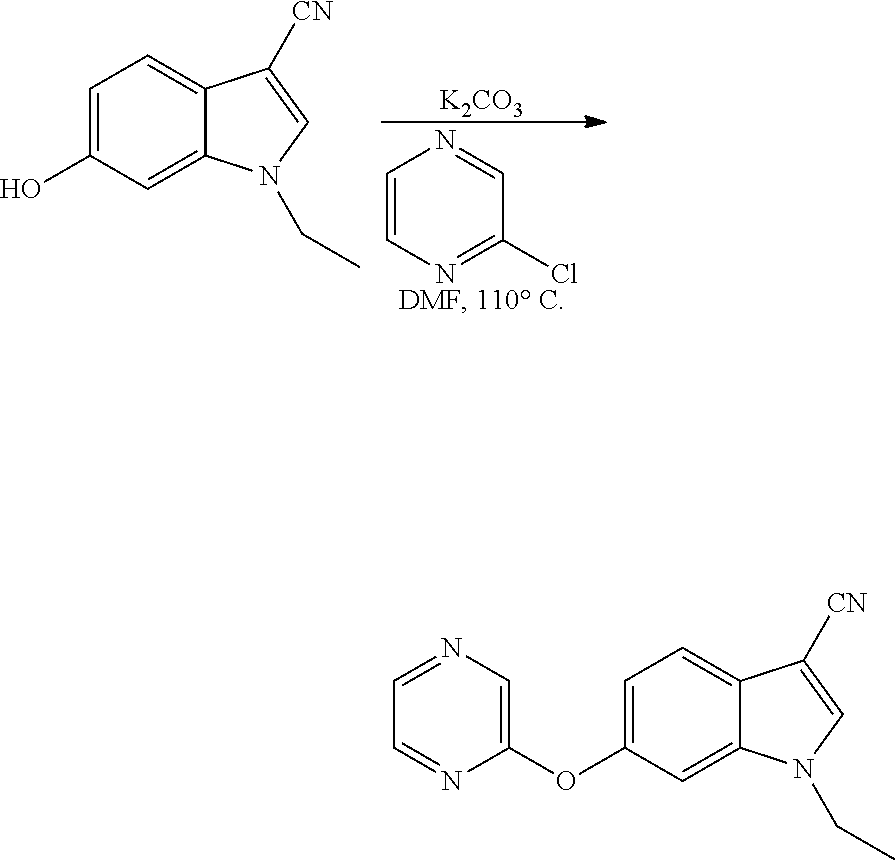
C1=C(OC2=CN=CC=N2)C=C2C(=C1)C([CN])=CN2CC.C1=C(O)C=C2C(=C1)C([CN])=CN2CC.[K2CO3].C1=CN=C(Cl)C=N1
